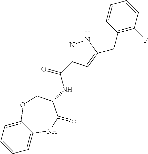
C1=CC=C2C(=C1)NC(=O)C(NC(=O)C1=NNC(CC3=C(F)C=CC=C3)=C1)CO2
